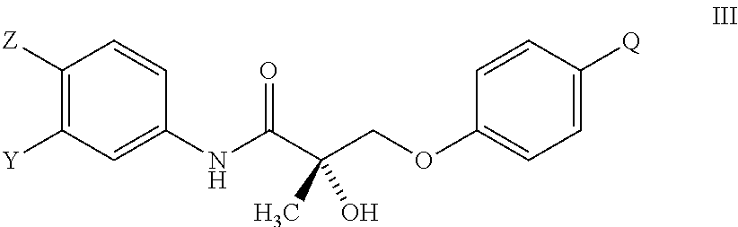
C1([Y])=C([Z])C=CC(NC(C(COC2=CC=C([Q])C=C2)(C)O)=O)=C1
